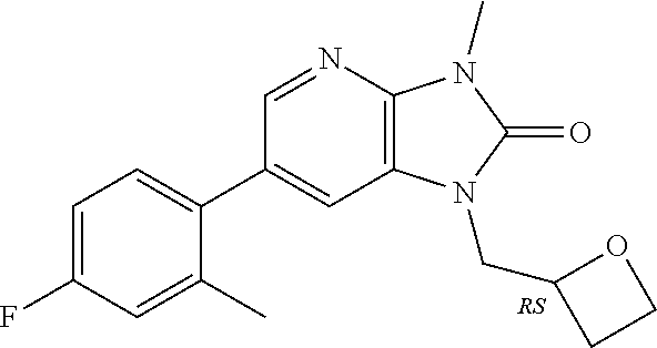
C1=C(F)C=C(C)C(C2=CC3=C(N=C2)N(C)C(=O)N3CC2CCO2)=C1
